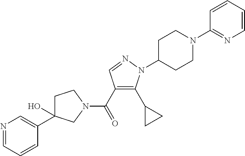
C(C1=C(C2CC2)N(C2CCN(C3=NC=CC=C3)CC2)N=C1)(=O)N1CC(C2=CN=CC=C2)(O)CC1
